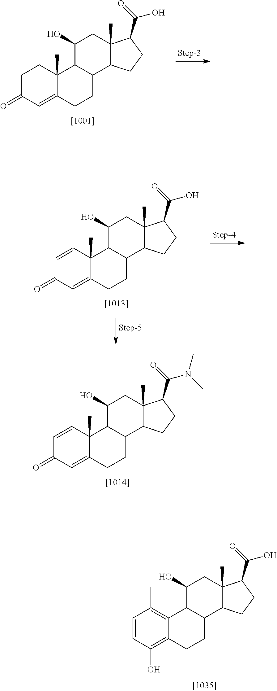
C12(C)C(=CC(=O)CC1)CCC1C2C(O)CC2(C)C1CCC2C(=O)O.C12(C)C(=CC(=O)C=C1)CCC1C2C(O)CC2(C)C1CCC2C(=O)O.C12(C)C(=CC(=O)C=C1)CCC1C2C(O)CC2(C)C1CCC2C(=O)N(C)C.C12=C(C)C=CC(O)=C1CCC1C2C(O)CC2(C)C1CCC2C(=O)O
